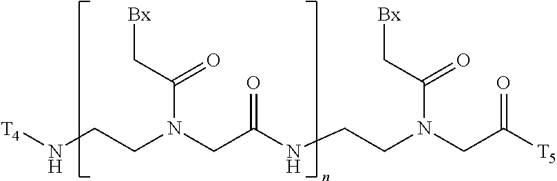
[T4]NCCN(CC(NCCN(CC([T5])=O)C(=O)C[Bx])=O)C(=O)C[Bx]
